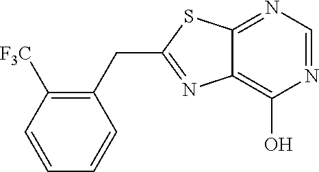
C1(CC2=NC3=C(O)N=CN=C3S2)=C([F3C])C=CC=C1
